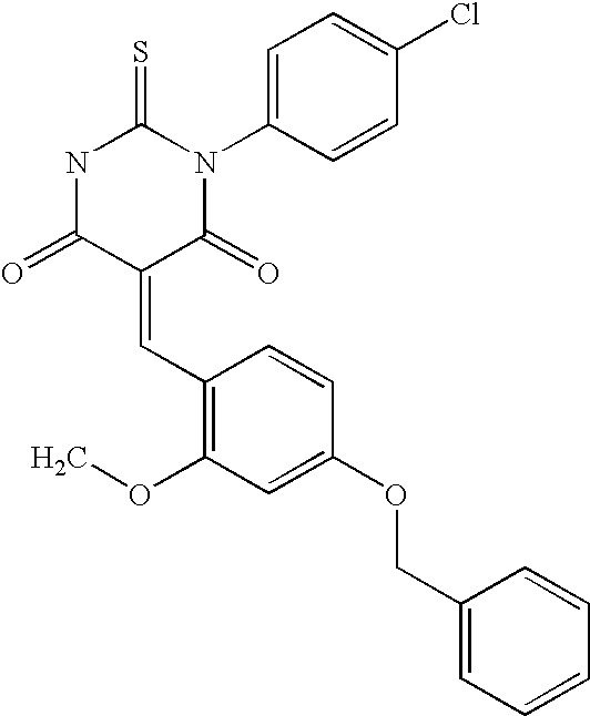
N1C(=O)C(=CC2=C(OC)C=C(OCC3=CC=CC=C3)C=C2)C(=O)N(C2=CC=C(Cl)C=C2)C1=S
